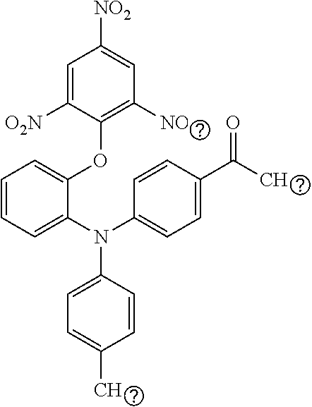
C1=C([O2N])C(OC2=CC=CC=C2N(C2=CC=C(C(C)=O)C=C2)C2=CC=C(C)C=C2)=C([NO2])C=C1[NO2]
